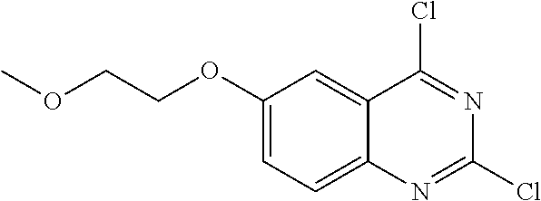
C1(OCCOC)=CC=C2C(=C1)C(Cl)=NC(Cl)=N2
